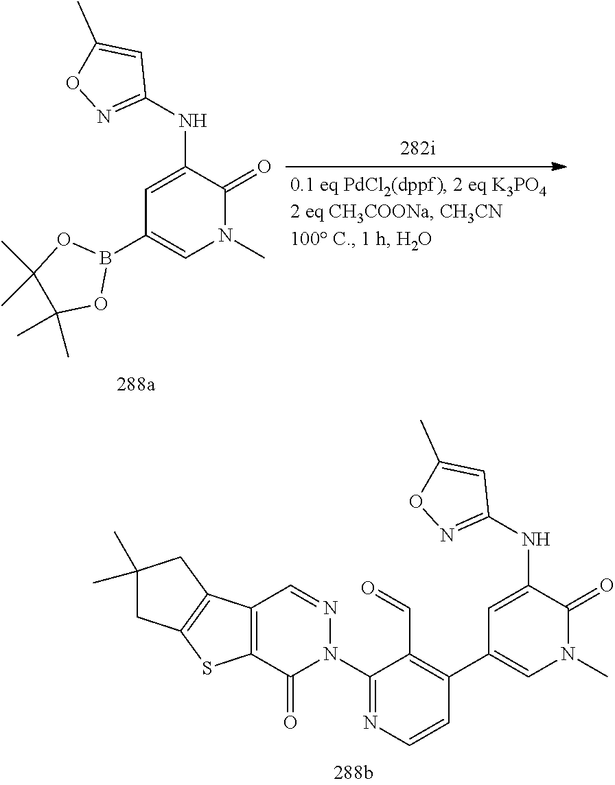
C1=C(NC2=NOC(C)=C2)C(=O)N(C)C=C1B1OC(C)(C)C(C)(C)O1.C1=C(NC2=NOC(C)=C2)C(=O)N(C)C=C1C1=C(C=O)C(N2N=CC3=C(C2=O)SC2=C3CC(C)(C)C2)=NC=C1
